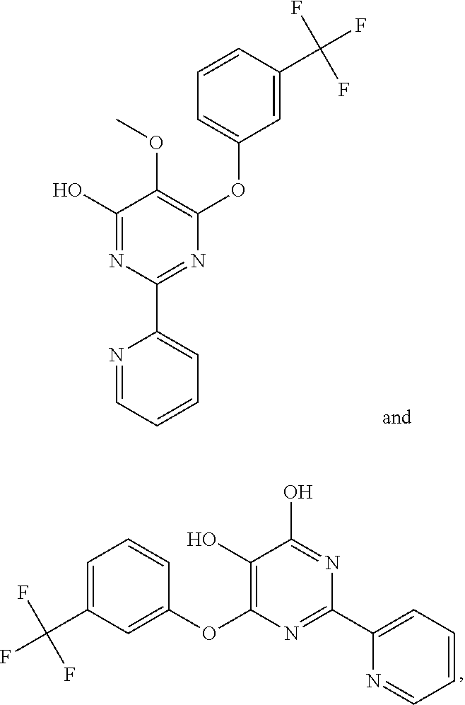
C1=C(C(F)(F)F)C=C(OC2=C(O)C(O)=NC(C3=CC=CC=N3)=N2)C=C1.C1(O)=NC(C2=CC=CC=N2)=NC(OC2=CC=CC(C(F)(F)F)=C2)=C1OC
